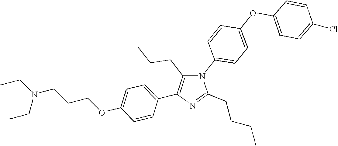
N1(C2=CC=C(OC3=CC=C(Cl)C=C3)C=C2)C(CCC)=C(C2=CC=C(OCCCN(CC)CC)C=C2)N=C1CCCC
